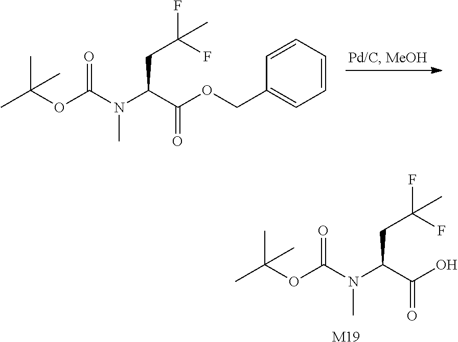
C(C(OCC1=CC=CC=C1)=O)(CC(F)(F)C)N(C(OC(C)(C)C)=O)C.C(C(O)=O)(CC(F)(F)C)N(C(OC(C)(C)C)=O)C.[M19]
